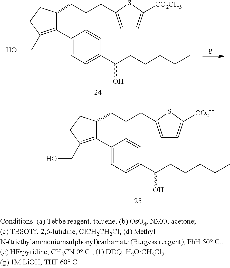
C1(C2=CC=C(C(CCCCC)O)C=C2)=C(CO)CCC1CCCC1=CC=C([CO2CH3])S1.C1(C2=CC=C(C(CCCCC)O)C=C2)=C(CO)CCC1CCCC1=CC=C([CO2H])S1
